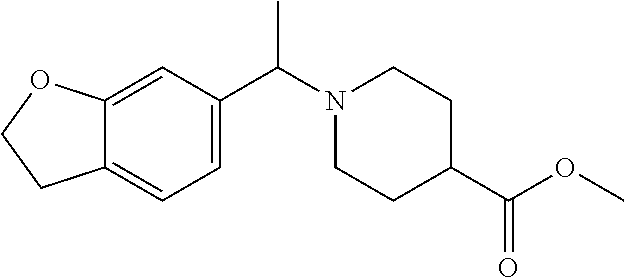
C1(C(=O)OC)CCN(C(C2=CC=C3C(=C2)OCC3)C)CC1
